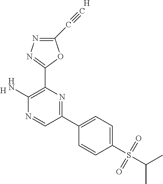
[H].C1(N)=C(C2=NN=C(C#C)O2)N=C(C2=CC=C(S(C(C)C)(=O)=O)C=C2)C=N1.[H]
